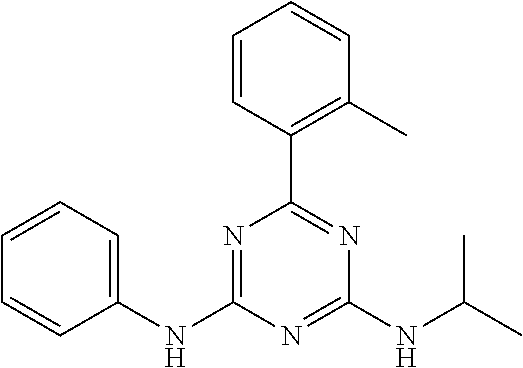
C1(NC2=NC(C3=C(C)C=CC=C3)=NC(NC(C)C)=N2)=CC=CC=C1
